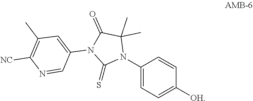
CC1(C)N(C2=CC=C([OH])C=C2)C(=S)N(C2=CC(C)=C([NC])N=C2)C1=O
